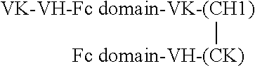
[VK-VH-Fc domain-VK-(CH1)][Fc domain-VH-(CK)]
